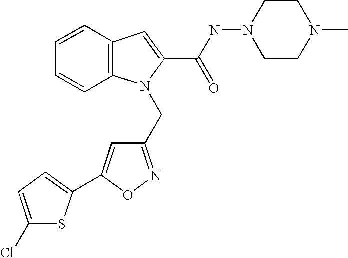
C1=CC2=C(C=C1)N(CC1=NOC(C3=CC=C(Cl)S3)=C1)C(C(NN1CCN(C)CC1)=O)=C2
